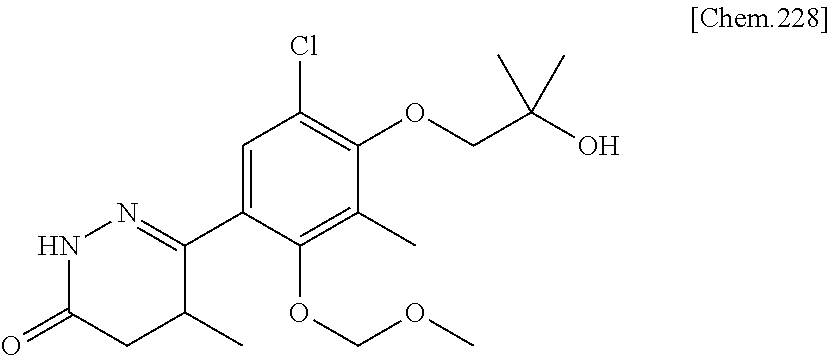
C1(C2=NNC(=O)CC2C)=CC(Cl)=C(OCC(O)(C)C)C(C)=C1OCOC
